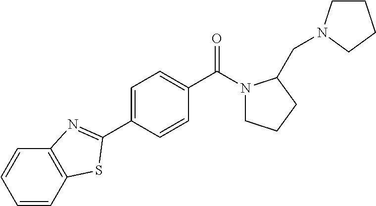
C1=CC(C(N2CCCC2CN2CCCC2)=O)=CC=C1C1=NC2=C(C=CC=C2)S1
